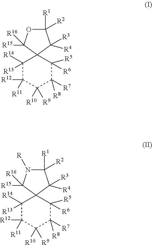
C1([R1])([R2])OC([R15])([R16])C2(C1([R3])[R4])C([R13])([R14])C([R12])([R11])C([R10])([R9])C([R7])([R8])C2([R5])[R6].C1([R1])([R2])N([R])C([R15])([R16])C2(C1([R3])[R4])C([R13])([R14])C([R12])([R11])C([R10])([R9])C([R7])([R8])C2([R5])[R6]
